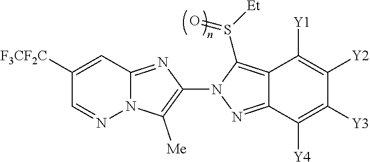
N12C(=NC(N3N=C4C(=C3S([Et])=O)C([Y1])=C([Y2])C([Y3])=C4[Y4])=C1[Me])C=C([F3CF2C])C=N2
